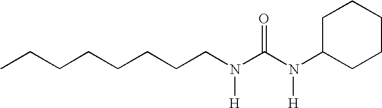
CCCCCCCCN(C(N(C1CCCCC1)[H])=O)[H]
